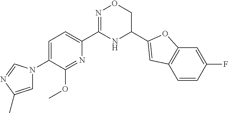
C1=C(N2C=C(C)N=C2)C(OC)=NC(C2=NOCC(C3=CC4=C(C=C(F)C=C4)O3)N2)=C1
